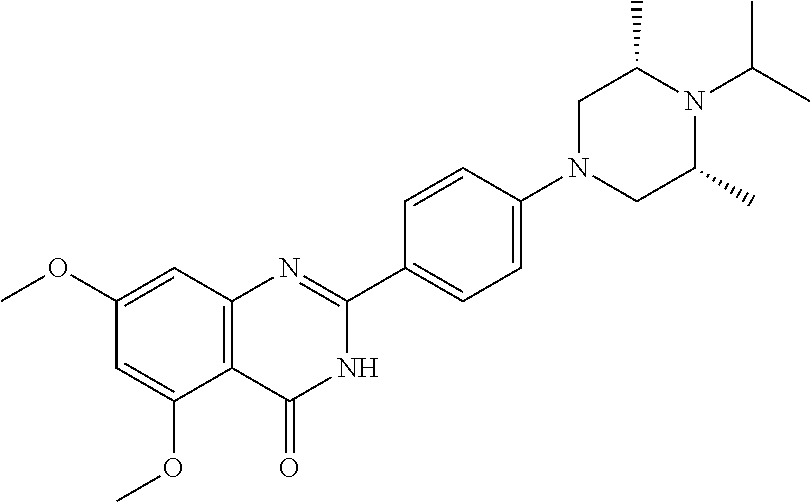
C12=C(C=C(OC)C=C1OC)N=C(C1=CC=C(N3CC(C)N(C(C)C)C(C)C3)C=C1)NC2=O
